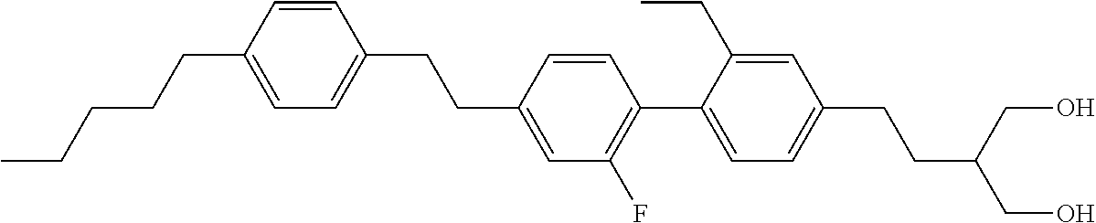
CCCCCC1=CC=C(CCC2=CC(F)=C(C3=CC=C(CCC(CO)CO)C=C3CC)C=C2)C=C1
